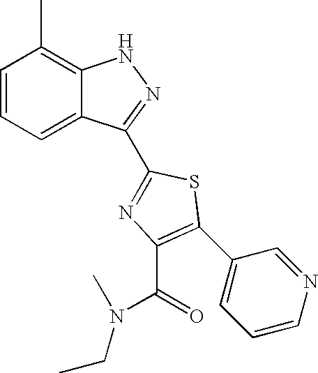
C1=CC=C2C(=C1C)NN=C2C1=NC(C(N(CC)C)=O)=C(C2=CC=CN=C2)S1
